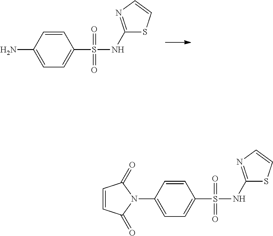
C1=CC(N)=CC=C1S(NC1=NC=CS1)(=O)=O.C1=CC(N2C(=O)C=CC2=O)=CC=C1S(NC1=NC=CS1)(=O)=O
